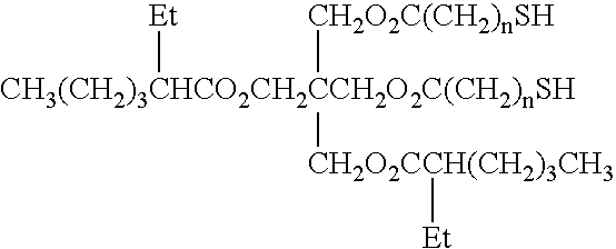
[CH3(CH2)3CHCO2CH2CCH2O2C(CH2)nSH]([Et])([CH2O2C(CH2)nSH])[CH2O2CCH(CH2)3CH3][Et]
